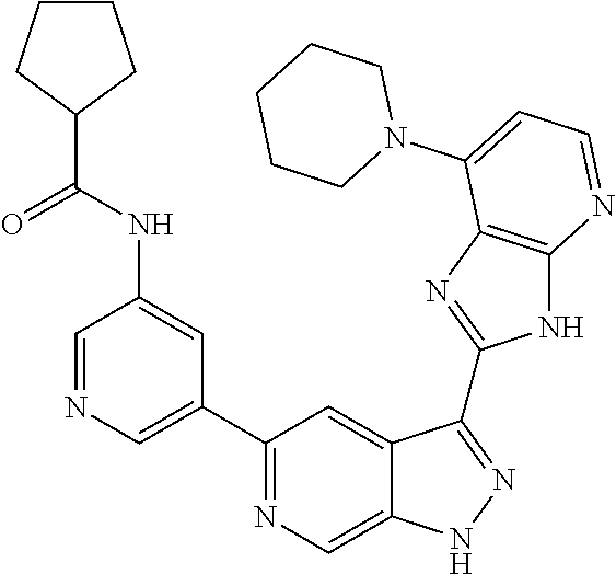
C1=NC=C(C2=NC=C3C(=C2)C(C2=NC4=C(N2)N=CC=C4N2CCCCC2)=NN3)C=C1NC(=O)C1CCCC1
